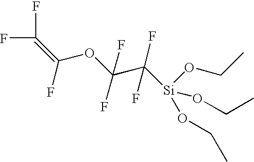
FC(=C(OC(C([Si](OCC)(OCC)OCC)(F)F)(F)F)F)F
